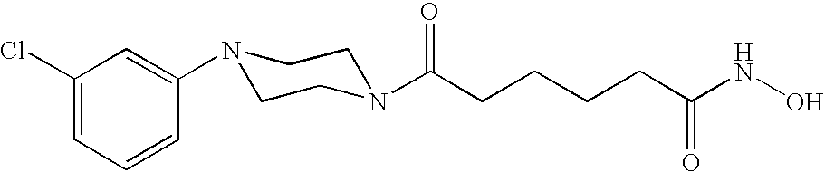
C1(Cl)=CC=CC(N2CCN(C(CCCCC(NO)=O)=O)CC2)=C1
